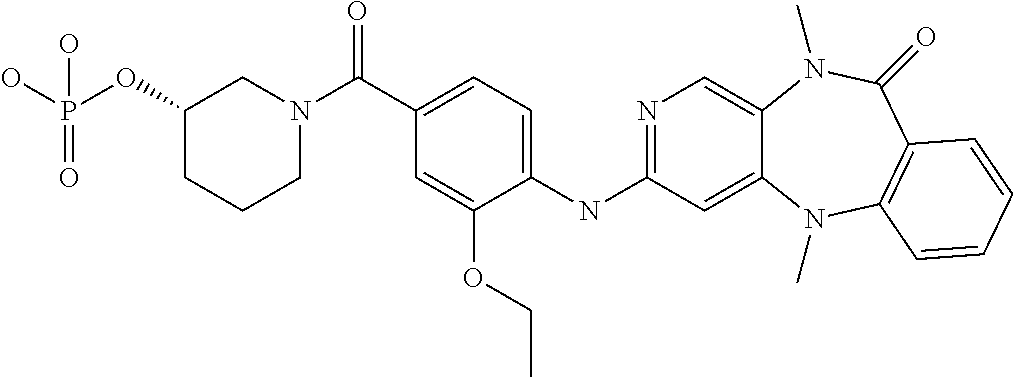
N1=C(NC2=CC=C(C(N3CC(OP(O)(=O)O)CCC3)=O)C=C2OCC)C=C2C(=C1)N(C)C(=O)C1=C(N2C)C=CC=C1
